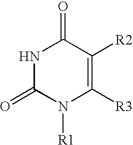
C1(=O)NC(=O)C([R2])=C([R3])N1[R1]
